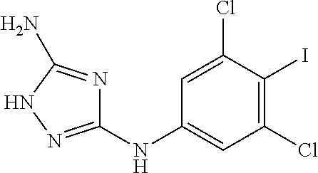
C1=C(Cl)C(I)=C(Cl)C=C1NC1=NNC(N)=N1
